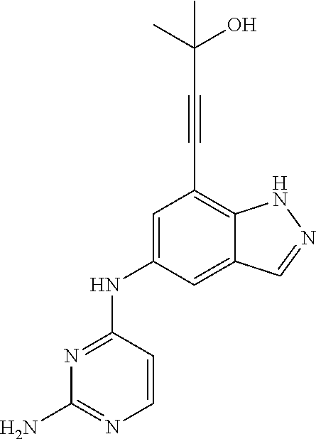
N1=C(NC2=CC(C#CC(O)(C)C)=C3C(=C2)C=NN3)C=CN=C1N
